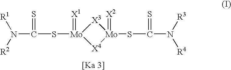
C(S[Mo]1(=[X1])[X4][Mo](SC(N([R3])[R4])=S)(=[X2])[X3]1)(N([R1])[R2])=S
